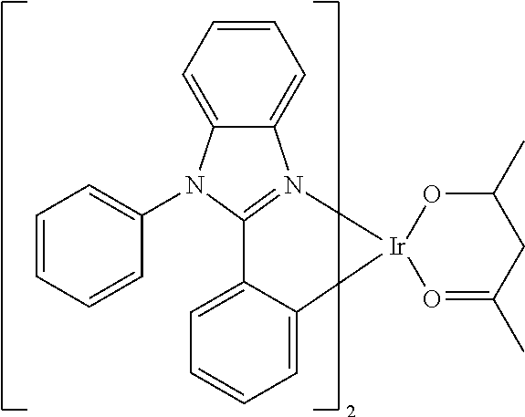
C12=CC=CC=C1C1=N([Ir]23O=C(C)CC(C)O3)C2=CC=CC=C2N1C1=CC=CC=C1
